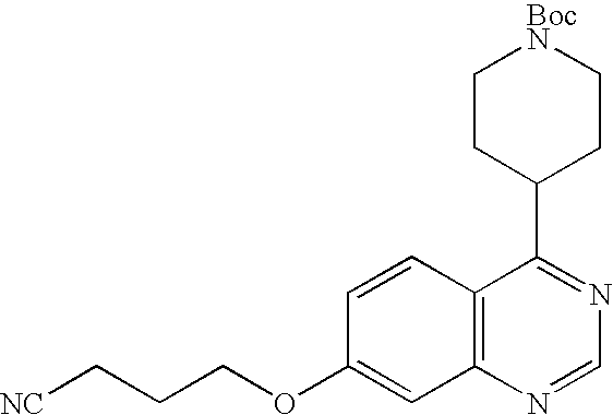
C12=C(N=CN=C1C1CC[Boc N]CC1)C=C(OCCC[NC])C=C2
